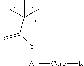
CC(C)(C)C([Y][Ak][Core][R])=O
